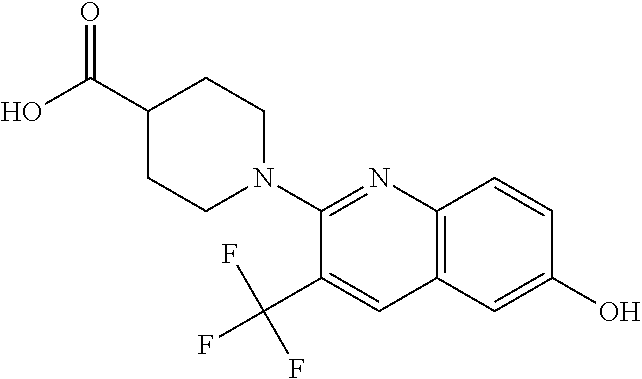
C1(C(O)=O)CCN(C2=NC3=C(C=C2C(F)(F)F)C=C(O)C=C3)CC1
